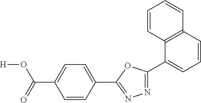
[H]OC(C1=CC=C(C2=NN=C(C3=CC=CC4=C3C=CC=C4)O2)C=C1)=O
